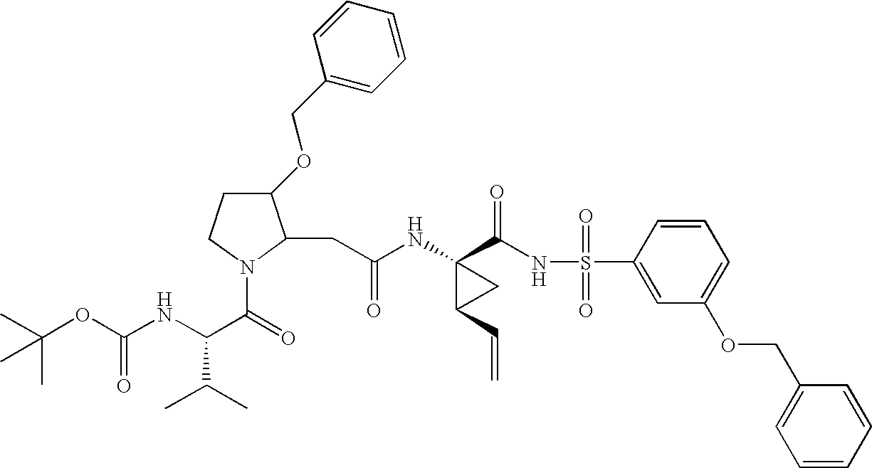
N(C1(C(NS(C2=CC(OCC3=CC=CC=C3)=CC=C2)(=O)=O)=O)C(C=C)C1)C(CC1C(OCC2=CC=CC=C2)CCN1C(=O)C(NC(OC(C)(C)C)=O)C(C)C)=O
